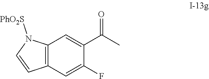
C12=C(C=C(F)C(C(=O)C)=C1)C=CN2[PhO2S]
